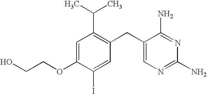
C1=C(OCCO)C(I)=CC(CC2=CN=C(N)N=C2N)=C1C(C)C
